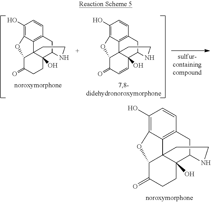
C1(O)=C2C3=C(C=C1)CC1C4(O)C3(C(C(=O)CC4)O2)CCN1.C1(O)=C2C3=C(C=C1)CC1C4(O)C3(C(C(=O)CC4)O2)CCN1.C1(O)=C2C3=C(C=C1)CC1C4(O)C3(C(C(=O)C=C4)O2)CCN1
